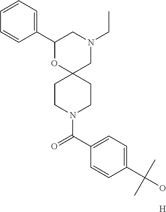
N1(CC)CC2(OC(C3=CC=CC=C3)C1)CCN(C(C1=CC=C(C(O)(C)C)C=C1)=O)CC2.[H]
